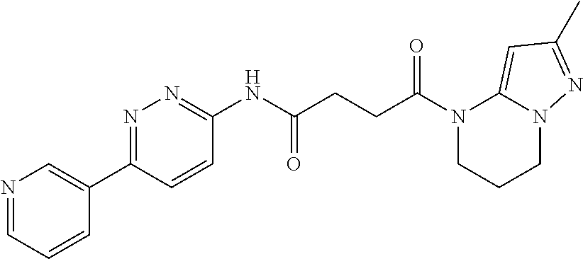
N1(C(=O)CCC(=O)NC2=NN=C(C3=CN=CC=C3)C=C2)CCCN2C1=CC(C)=N2
